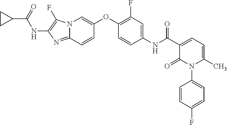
C1(NC(C2=CC=C(C)N(C3=CC=C(F)C=C3)C2=O)=O)=CC(F)=C(OC2=CN3C(=NC(NC(C4CC4)=O)=C3F)C=C2)C=C1
